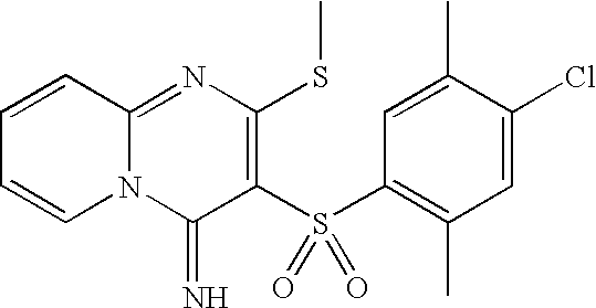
C1=CC2=NC(SC)=C(S(C3=C(C)C=C(Cl)C(C)=C3)(=O)=O)C(=N)N2C=C1
